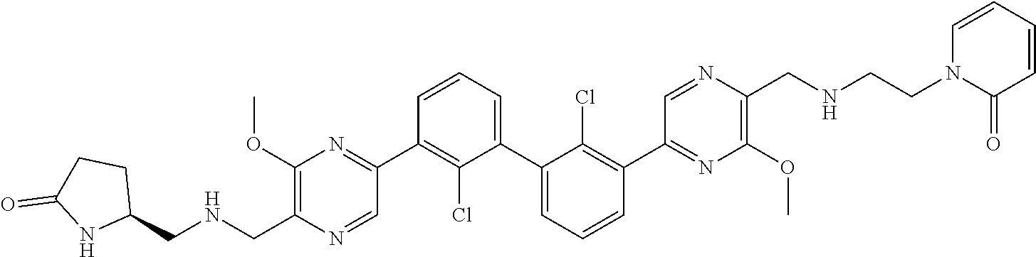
C1(OC)=C(C[HN]CC2CCC(=O)N2)N=CC(C2=C(Cl)C(C3=CC=CC(C4=NC(OC)=C(CNCCN5C=CC=CC5=O)N=C4)=C3Cl)=CC=C2)=N1
